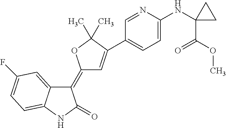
C1(=C2C=C(C3=CC=C(NC4(C(OC)=O)CC4)N=C3)C(C)(C)O2)C2=CC(F)=CC=C2NC1=O
